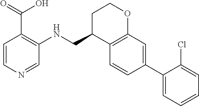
C1C(CNC2=C(C(=O)O)C=CN=C2)C2=C(OC1)C=C(C1=CC=CC=C1Cl)C=C2
